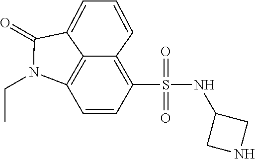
C1=CC(S(NC2CNC2)(=O)=O)=C2C=CC=C3C(=O)N(CC)C1=C23
